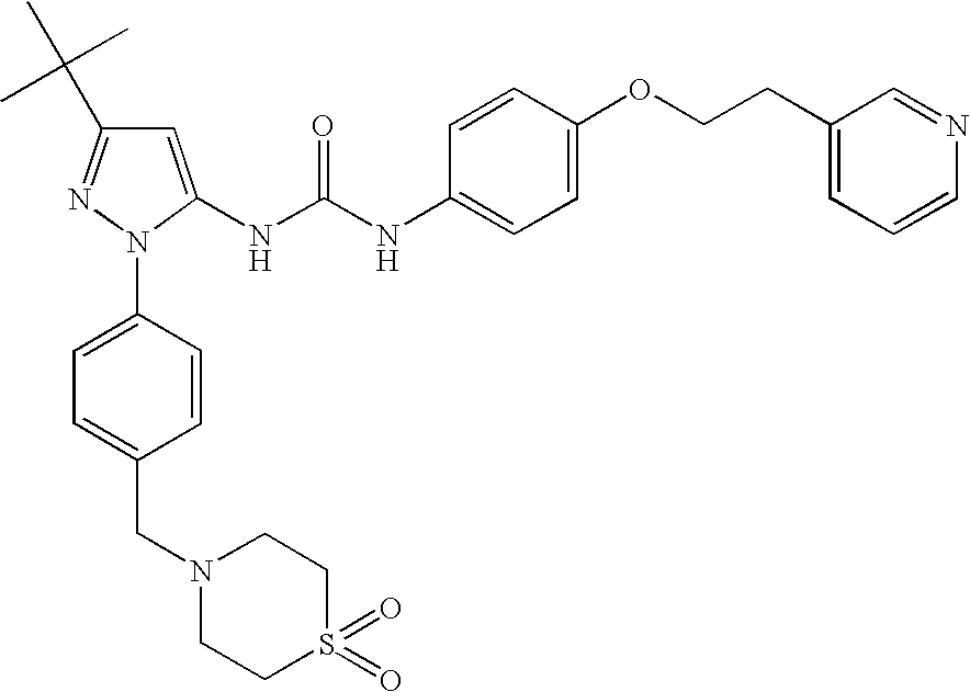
C1=C(NC(NC2=CC=C(OCCC3=CC=CN=C3)C=C2)=O)N(C2=CC=C(CN3CCS(=O)(=O)CC3)C=C2)N=C1C(C)(C)C
